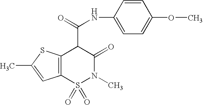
N(C(C1C(=O)N(C)S(=O)(=O)C2=C1SC(C)=C2)=O)C1=CC=C(OC)C=C1
